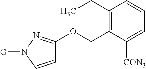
C1=CN([G])N=C1OCC1=C(CC)C=CC=C1[CON3]
